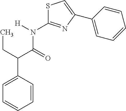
C1=CC(C(CC)C(=O)N([H])C2=NC(C3=CC=CC=C3)=CS2)=CC=C1
